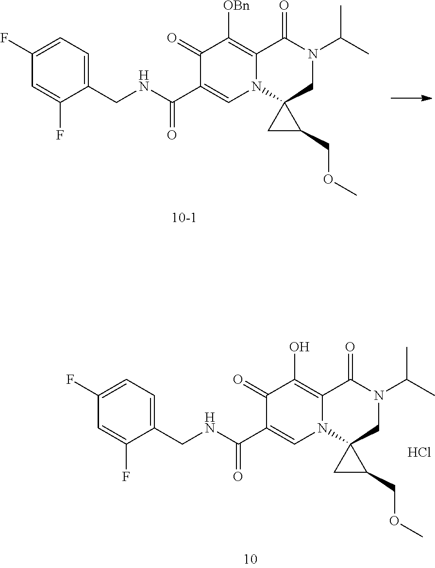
C1(F)=CC=C(CNC(=O)C2=CN3C(=C(O)C2=O)C(=O)N(C(C)C)CC32CC2COC)C(F)=C1.Cl.C1(F)=CC=C(CNC(=O)C2=CN3C(=C([OBn])C2=O)C(=O)N(C(C)C)CC32CC2COC)C(F)=C1
